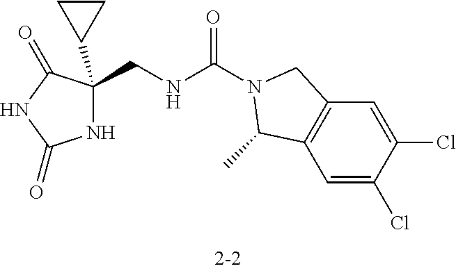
N1C(CNC(N2CC3=C(C=C(Cl)C(Cl)=C3)C2C)=O)(C2CC2)C(=O)NC1=O
